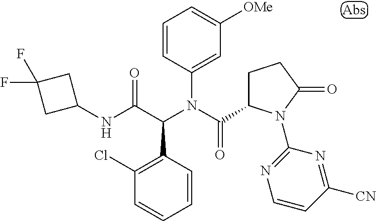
C1(N(C(C2CCC(=O)N2C2=NC=CC([CN])=N2)=O)C(C(NC2CC(F)(F)C2)=O)C2=C(Cl)C=CC=C2)=CC([OMe])=CC=C1
